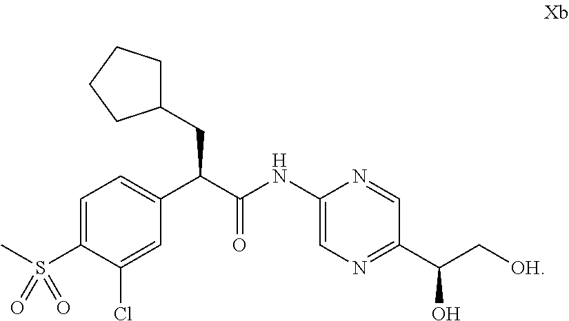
C1=C(S(=O)(=O)C)C(Cl)=CC(C(C(=O)NC2=CN=C(C(C[OH])O)C=N2)CC2CCCC2)=C1
